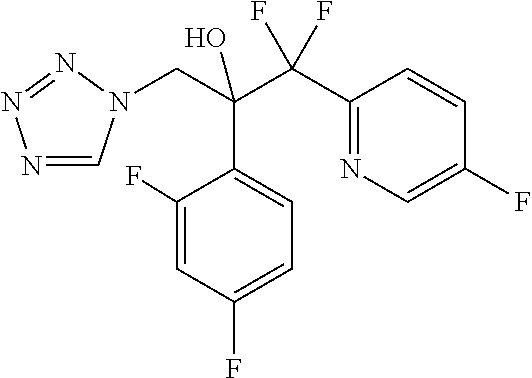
N1=CN(CC(C(C2=NC=C(F)C=C2)(F)F)(O)C2=CC=C(F)C=C2F)N=N1
